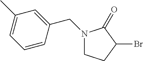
C1CC(Br)C(=O)N1CC1=CC(C)=CC=C1
